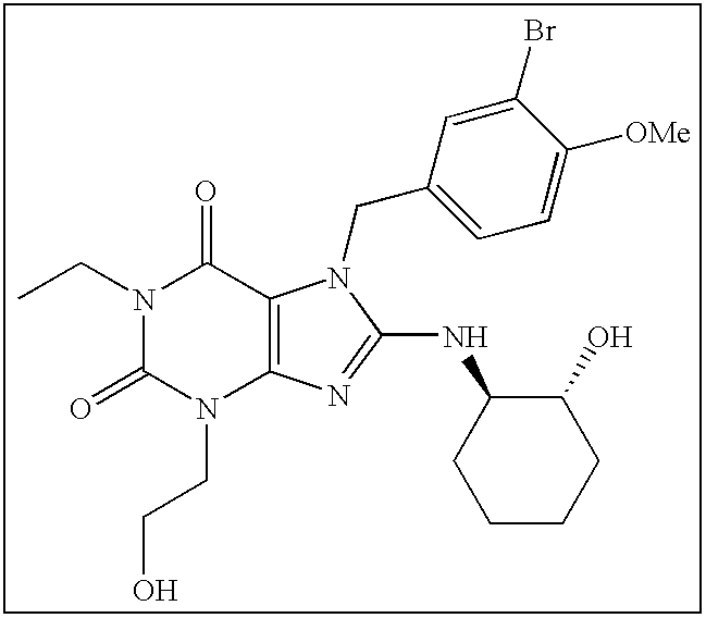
N1(CC)C(=O)N(CCO)C2=C(C1=O)N(CC1=CC=C([OMe])C(Br)=C1)C(NC1CCCCC1O)=N2
